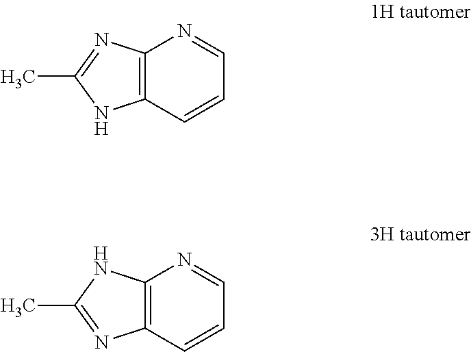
C12=C(NC(C)=N1)C=CC=N2.C12=C(N=C(C)N1)C=CC=N2
